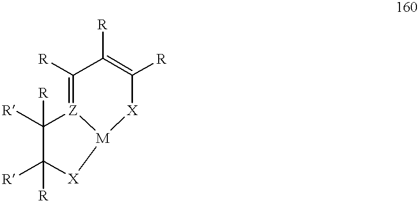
C1([R])=[Z]2[M]([X]C([R])=C1[R])[X]C([R])([R])C2([R])[R]
